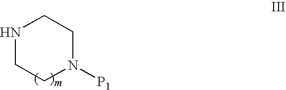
N1CCN([P1])CC1
